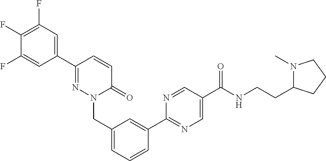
C1=C(C2=NC=C(C(NCCC3N(C)CCC3)=O)C=N2)C=CC=C1CN1N=C(C2=CC(F)=C(F)C(F)=C2)C=CC1=O
